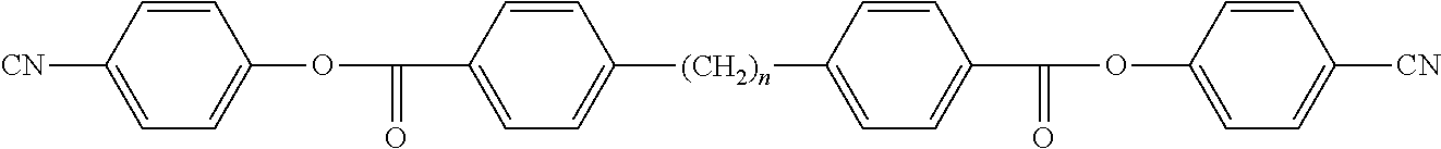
C(C1=CC=C([(CH2)n]C2=CC=C(C(=O)OC3=CC=C([CN])C=C3)C=C2)C=C1)(=O)OC1=CC=C([CN])C=C1
